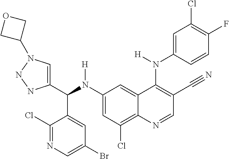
C1(N(C(C2=CN(C3COC3)NN2)C2=CC(Br)=CN=C2Cl)[H])=CC(Cl)=C2C(=C1)C(N(C1=CC(Cl)=C(F)C=C1)[H])=C(C#N)C=N2
